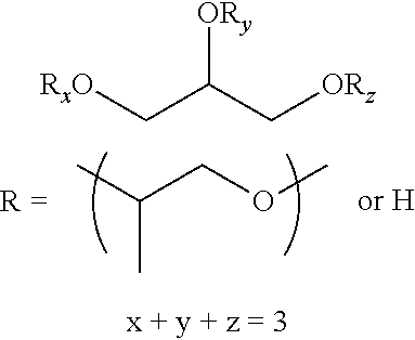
C(C)(C)COC.[ORy]C(C[ORz])C[RxO]
